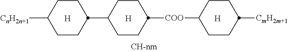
[H].C1CC(C2CCC([CnH2n+1])CC2)CCC1[COO]C1CCC([CmH2m+1])CC1.[H].[H]
